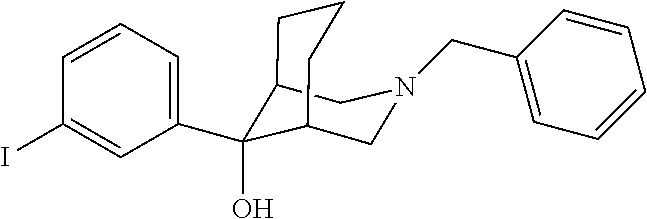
C12CN(CC3=CC=CC=C3)CC(C1(O)C1=CC=CC(I)=C1)CCC2
